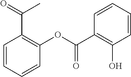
C1=CC(C(=O)C)=C(OC(C2=C(O)C=CC=C2)=O)C=C1
